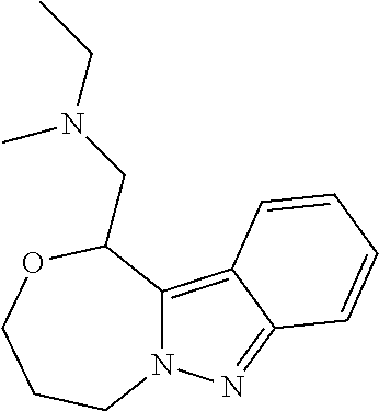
N12C(=C3C(=N1)C=CC=C3)C(CN(CC)C)OCCC2
